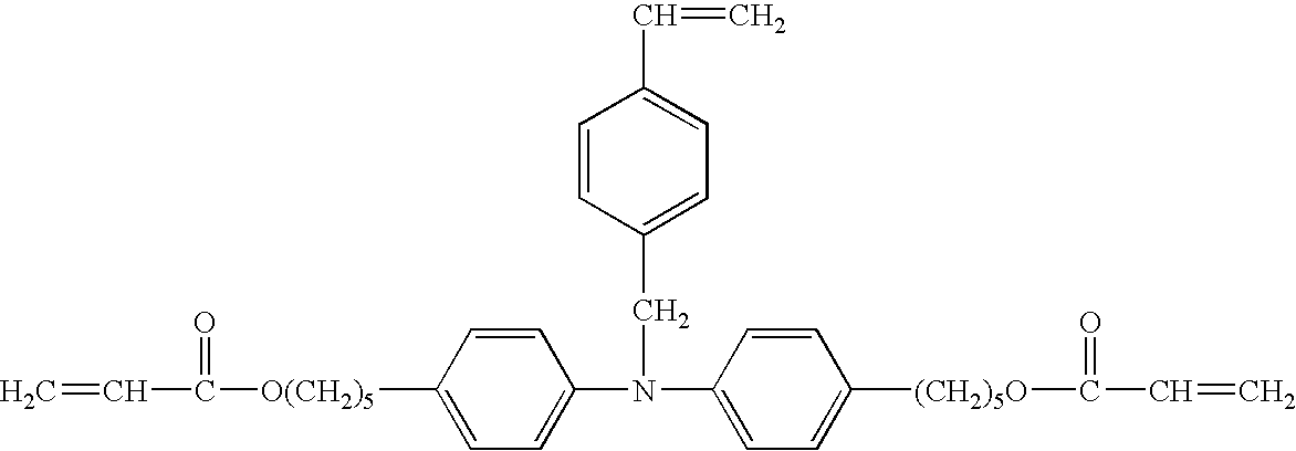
N(C1=CC=C([(CH2)5O]C(=O)C=C)C=C1)(CC1=CC=C(C=C)C=C1)C1=CC=C([O(CH2)5]C(=O)C=C)C=C1
